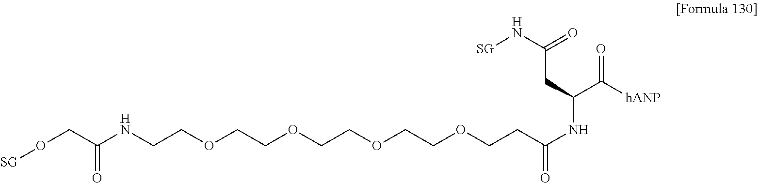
[SG]OCC(NCCOCCOCCOCCOCCC(NC(C([hANP])=O)CC(N[SG])=O)=O)=O
